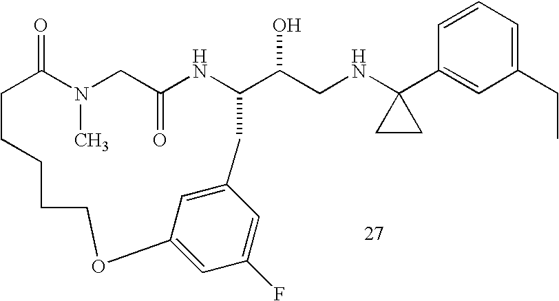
C1=CC=C(CC)C=C1C1(NCC(O)C2NC(=O)CN(C)C(=O)CCCCCOC3=CC(F)=CC(=C3)C2)CC1
